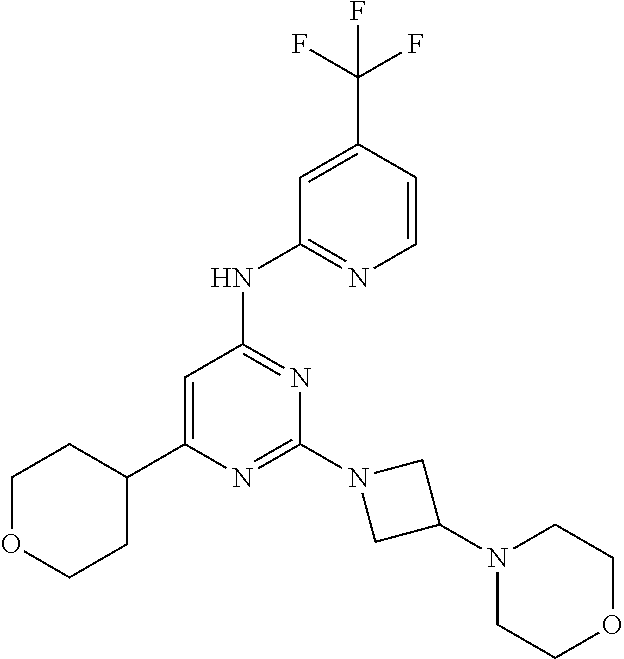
C1=C(C2CCOCC2)N=C(N2CC(N3CCOCC3)C2)N=C1NC1=NC=CC(C(F)(F)F)=C1
